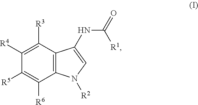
C12=C(C([R3])=C([R4])C([R5])=C1[R6])C(NC(=O)[R1])=CN2[R2]
